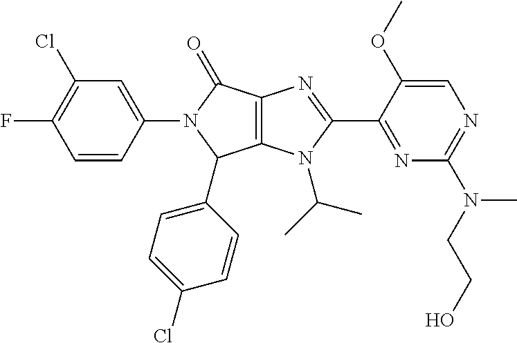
C12=C(N(C(C)C)C(C3=NC(N(CCO)C)=NC=C3OC)=N1)C(C1=CC=C(Cl)C=C1)N(C1=CC(Cl)=C(F)C=C1)C2=O
